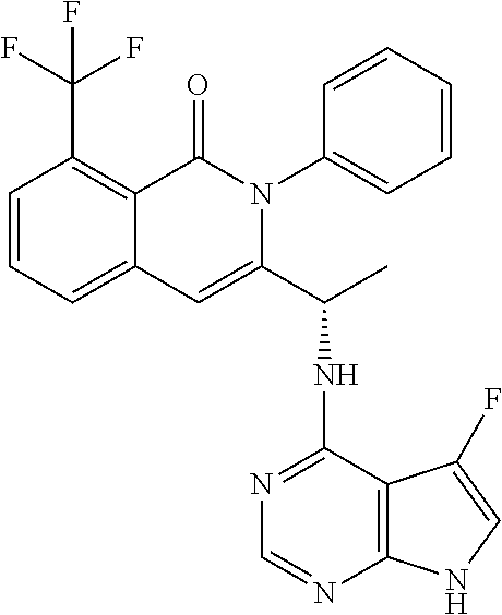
C12=CC=CC(C(F)(F)F)=C1C(=O)N(C1=CC=CC=C1)C(C(NC1=NC=NC3=C1C(F)=CN3)C)=C2
